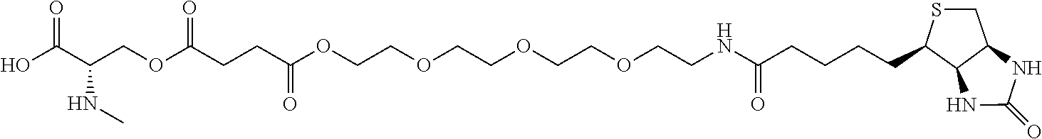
N(C)C(C(O)=O)COC(CCC(=O)OCCOCCOCCOCCNC(CCCCC1C2NC(=O)NC2CS1)=O)=O
